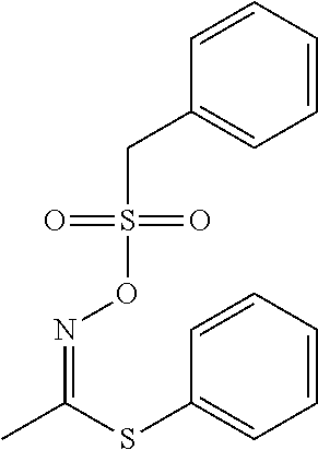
C(C1=CC=CC=C1)S(ON=C(C)SC1=CC=CC=C1)(=O)=O
